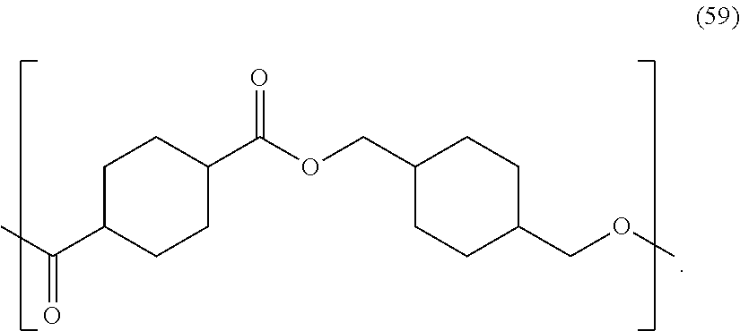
O=C(OCC1CCC(COC)CC1)C1CCC(C(C)=O)CC1
